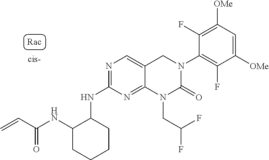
C1(NC2C(NC(C=C)=O)CCCC2)=NC=C2C(=N1)N(CC(F)F)C(=O)N(C1=C(F)C([OMe])=CC([OMe])=C1F)C2
